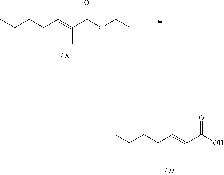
CCOC(C(=CCCCC)C)=O.OC(C(=CCCCC)C)=O
